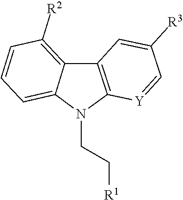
C12=C(N(CC[R1])C3=CC=CC([R2])=C13)[Y]=CC([R3])=C2
